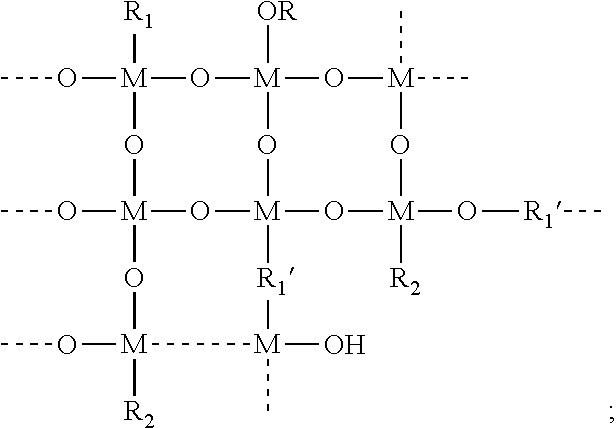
CO[M]1([R1])O[M]2([OR])O[M](C)(C)O[M](O[R1]C)([R2])O[M]3(O[M](OC)(O1)O[M](OC)([R2])[M](C)(O)[R1]3)O2
